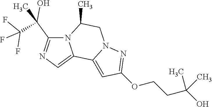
FC(F)(F)C(C)(C1=NC=C2N1C(C)CN1C2=CC(OCCC(O)(C)C)=N1)O
